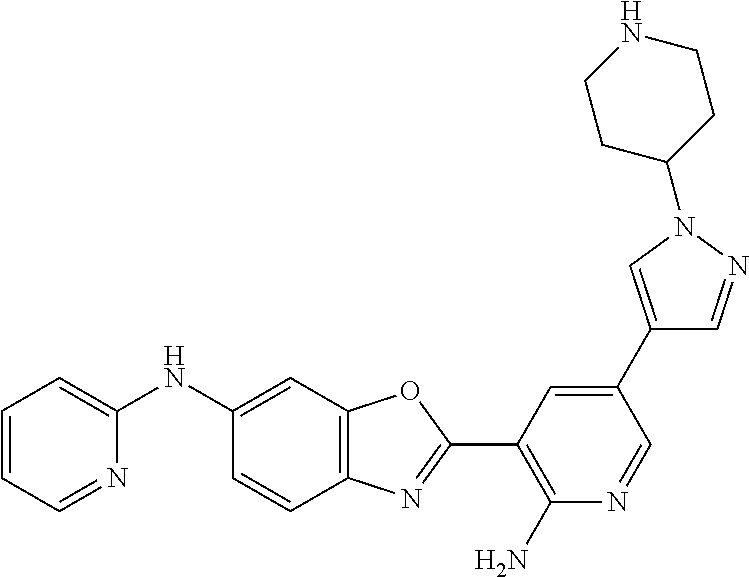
C1(NC2=CC3=C(C=C2)N=C(C2=C(N)N=CC(C4=CN(C5CCNCC5)N=C4)=C2)O3)=CC=CC=N1
